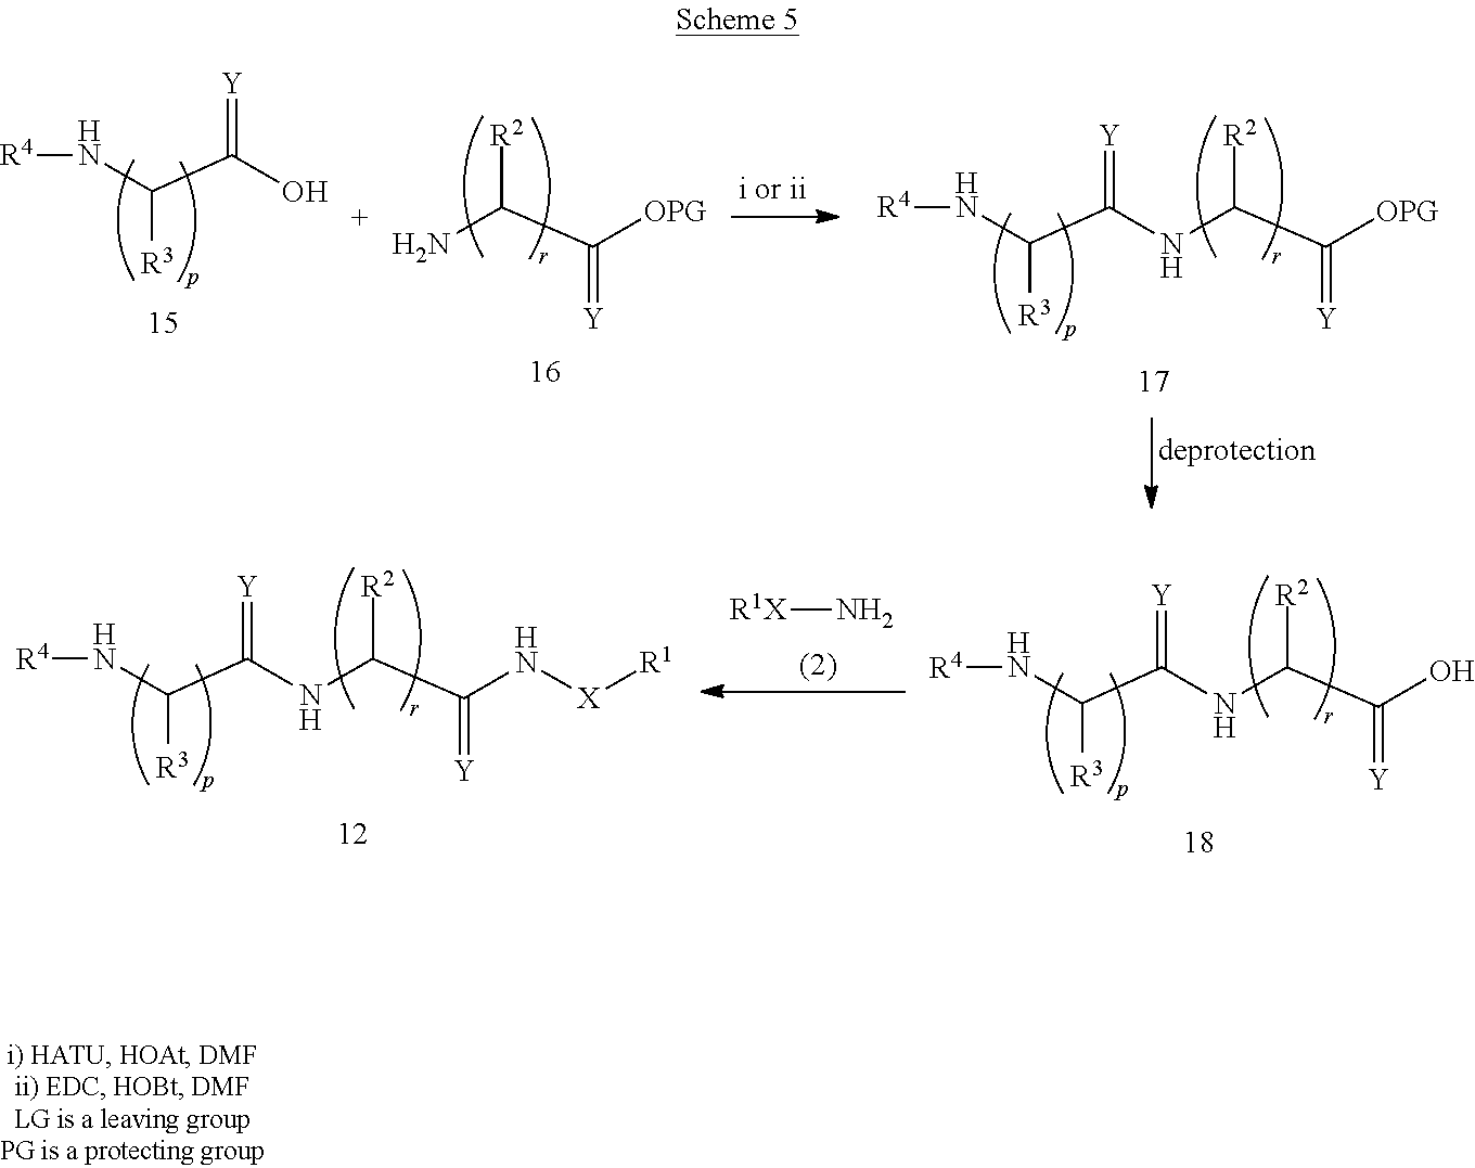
NC(C([OPG])=[Y])[R2].[R4]NC(C(NC(C([OPG])=[Y])[R2])=[Y])[R3].[R4]NC(C(O)=[Y])[R3].N(C(C(NC(C(O)=[Y])[R2])=[Y])[R3])[R4].N(C(C(NC(C(N[X][R1])=[Y])[R2])=[Y])[R3])[R4].[R1X]N
